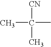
[CN]C(C)(C)C
